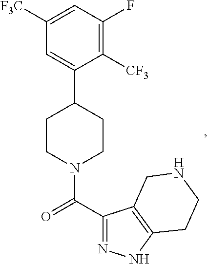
C1([CF3])=C(F)C=C([F3C])C=C1C1CCN(C(C2=NNC3=C2CNCC3)=O)CC1
